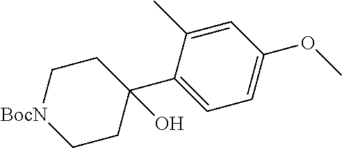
C1=C(C)C(C2(O)CC[BocN]CC2)=CC=C1OC
